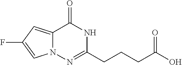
C12=CC(F)=CN1N=C(CCCC(O)=O)NC2=O
